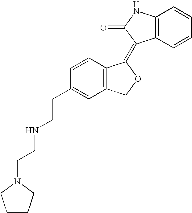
C12=C(C=CC=C1)C(=C1C3=C(CO1)C=C(CCNCCN1CCCC1)C=C3)C(=O)N2
